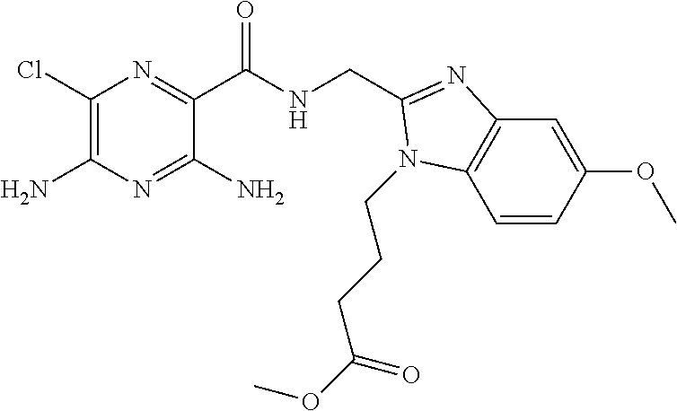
C1(Cl)=C(N)N=C(N)C(C(NCC2=NC3=C(C=CC(OC)=C3)N2CCCC(OC)=O)=O)=N1
